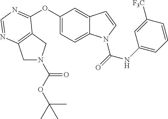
C1N(C(OC(C)(C)C)=O)CC2=C1N=CN=C2OC1=CC=C2C(=C1)C=CN2C(=O)NC1=CC=CC([F3C])=C1
